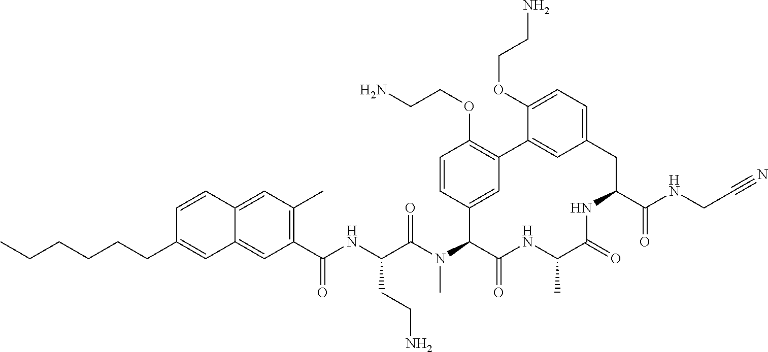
C1(C(NC(C(N(C2C(=O)NC(C)C(=O)NC(C(NCC#N)=O)CC3=CC=C(OCCN)C(=C3)C3=C(OCCN)C=CC2=C3)C)=O)CCN)=O)=C(C)C=C2C(=C1)C=C(CCCCCC)C=C2
